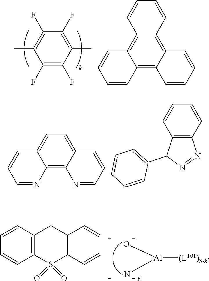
C1(F)=C(C)C(F)=C(F)C(C)=C1F.C12=C3C(=C4C(=C1C=CC=C2)C=CC=C4)C=CC=C3.C1=C2C(=C3C(=C1)C=CC=N3)N=CC=C2.C1=CC2=C(C=C1)N=NC2C1=CC=CC=C1.[Al]([(L101)3-k])(O)N.C12=C(S(=O)(=O)C3=C(C1)C=CC=C3)C=CC=C2
